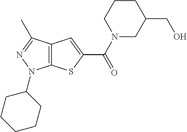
C12=C(C(C)=NN1C1CCCCC1)C=C(C(N1CC(CO)CCC1)=O)S2
